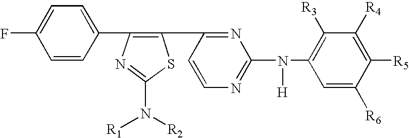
C1=C(F)C=CC(C2=C(C3=NC(N(C4=C([R3])C([R4])=C([R5])C([R6])=C4)[H])=NC=C3)SC(N([R2])[R1])=N2)=C1
